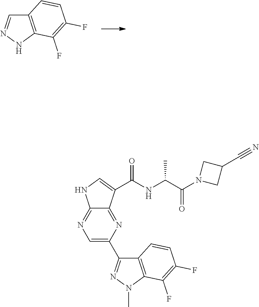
C12=C(NN=C1)C(F)=C(F)C=C2.C1=C(C2=NN(C)C3=C2C=CC(F)=C3F)N=C2C(=N1)NC=C2C(NC(C(N1CC(C#N)C1)=O)C)=O
